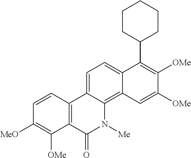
C1=CC2=C(C([OMe])=C1[MeO])C(=O)N([Me])C1=C3C(=CC=C21)C(C1CCCCC1)=C([OMe])C([OMe])=C3
